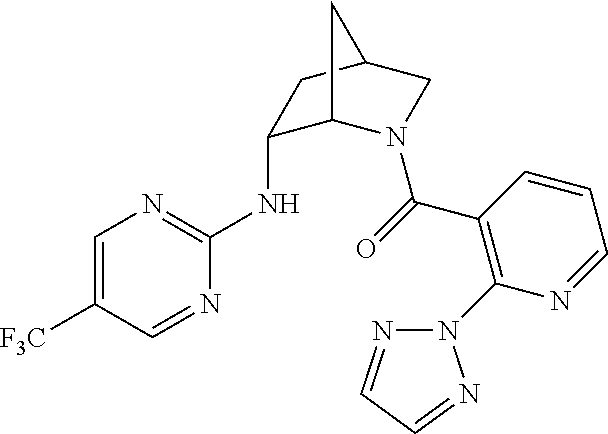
C1=C([F3C])C=NC(NC2C3N(C(=O)C4=C(N5N=CC=N5)N=CC=C4)CC(C2)C3)=N1
